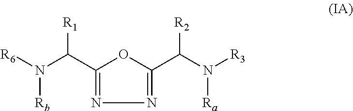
[R6]N(C(C1=NN=C(C(N([R3])[Ra])[R2])O1)[R1])[Rb]
